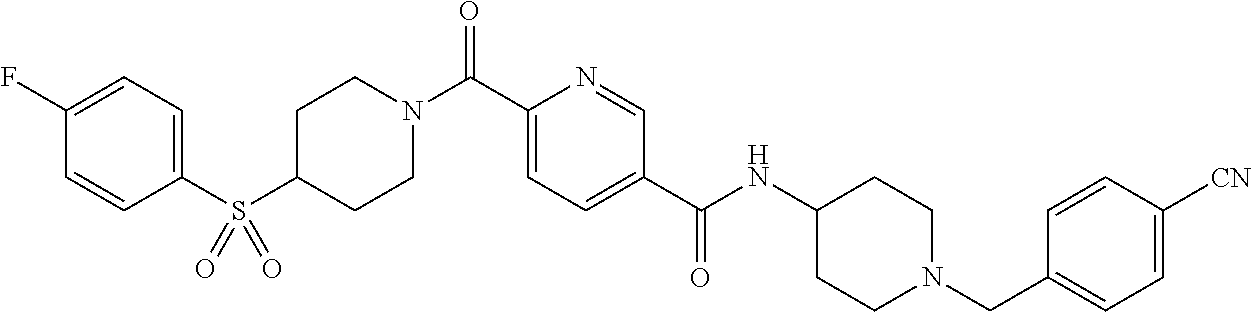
C1(F)=CC=C(S(C2CCN(C(C3=CC=C(C(NC4CCN(CC5=CC=C([CN])C=C5)CC4)=O)C=N3)=O)CC2)(=O)=O)C=C1
